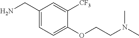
C1(CN)=CC=C(OCCN(C)C)C([CF3])=C1
